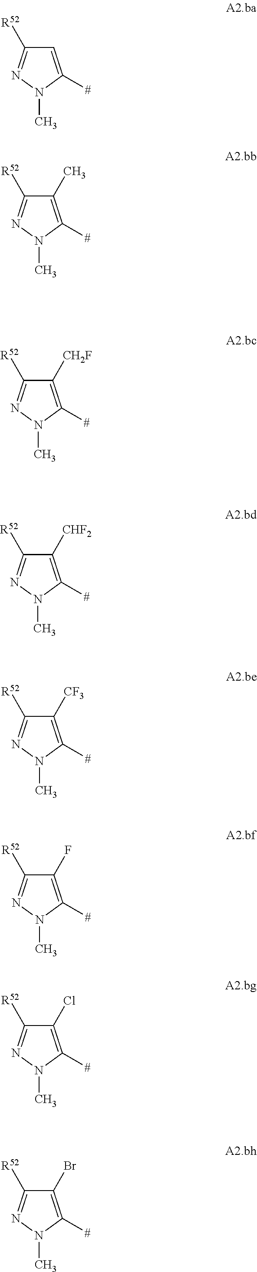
C1=C([#])N(C)N=C1[R52].C1(C)=C([#])N(C)N=C1[R52].C1([CH2F])=C([#])N(C)N=C1[R52].C1([CHF2])=C([#])N(C)N=C1[R52].C1([CF3])=C([#])N(C)N=C1[R52].C1(F)=C([#])N(C)N=C1[R52].C1(Cl)=C([#])N(C)N=C1[R52].C1(Br)=C([#])N(C)N=C1[R52]
